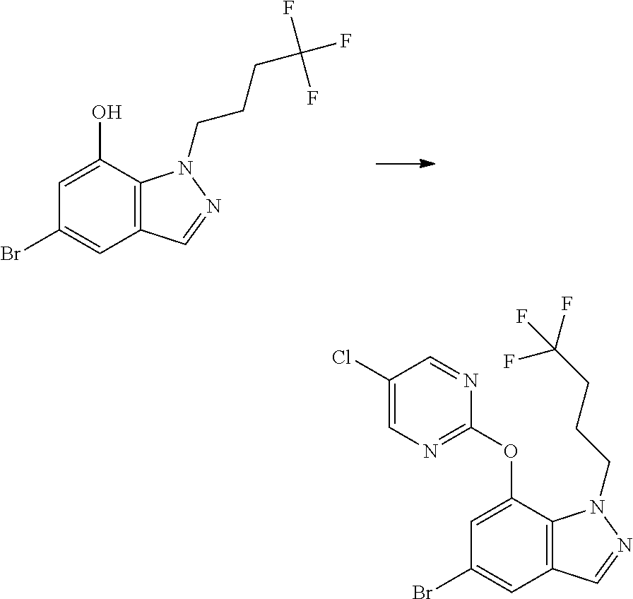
C12=C(C(O)=CC(Br)=C1)N(CCCC(F)(F)F)N=C2.C12=C(C(OC3=NC=C(Cl)C=N3)=CC(Br)=C1)N(CCCC(F)(F)F)N=C2
